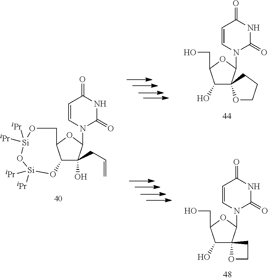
C12C(O)(CC=C)C(N3C(=O)NC(=O)C=C3)OC1CO[Si]([iPr])([iPr])O[Si]([iPr])([iPr])O2.C1(O)C(CO)OC(N2C(=O)NC(=O)C=C2)C12OCCC2.C1(O)C(CO)OC(N2C(=O)NC(=O)C=C2)C12OCC2
